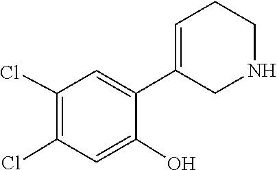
C1(C2=CC(Cl)=C(Cl)C=C2O)=CCCNC1
